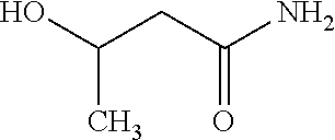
OC(CC(N)=O)C
